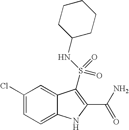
C1(Cl)=CC=C2C(=C1)C(S(NC1CCCCC1)(=O)=O)=C(C(N)=O)N2
